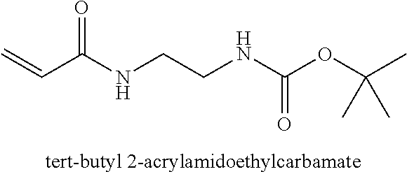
C=CC(NCCNC(OC(C)(C)C)=O)=O
